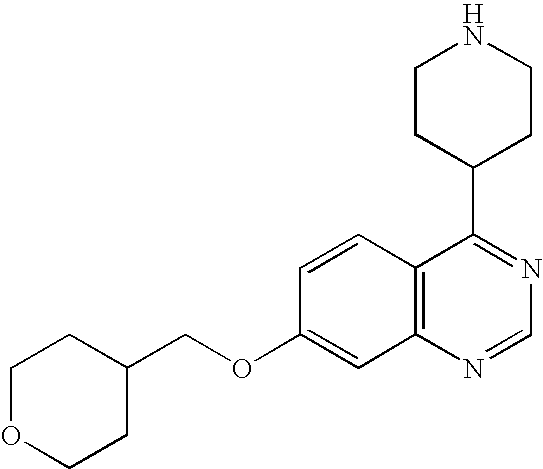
C1OCCC(COC2=CC3=C(C=C2)C(C2CCNCC2)=NC=N3)C1
